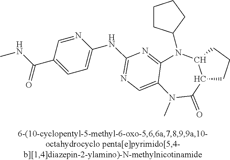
C1CC(N2C3=NC(NC4=CC=C(C(NC)=O)C=N4)=NC=C3N(C)C(=O)C3C2CCC3)CC1
